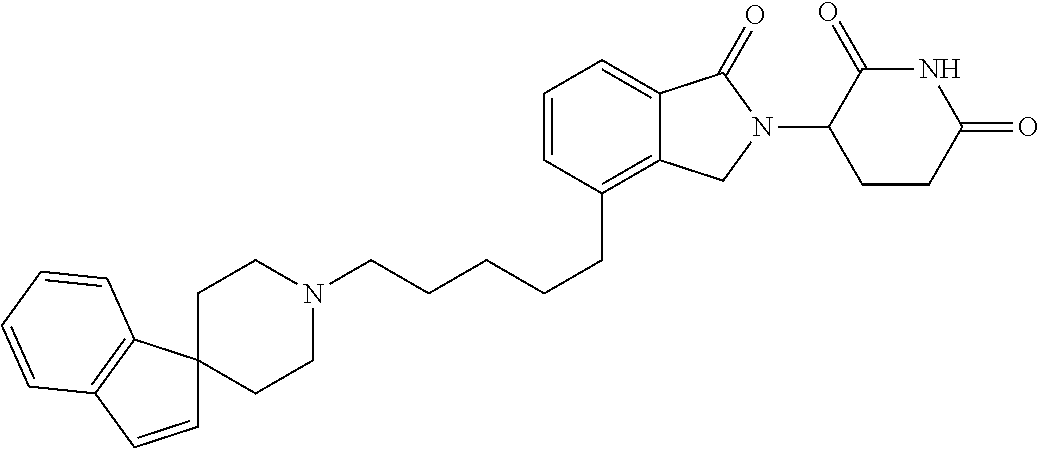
C(CCC1=C2C(=CC=C1)C(=O)N(C1C(=O)NC(=O)CC1)C2)CCN1CCC2(CC1)C=CC1=C2C=CC=C1
